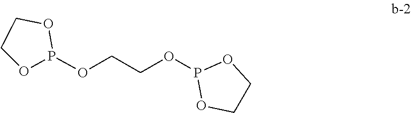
C1OP(OCCOP2OCCO2)OC1
